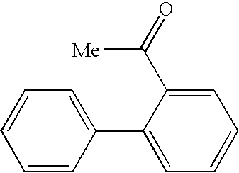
C1=CC(C2=CC=CC=C2C([Me])=O)=CC=C1
